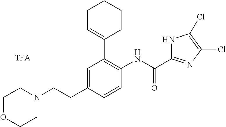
C1OCCN(CCC2=CC(C3=CCCCC3)=C(NC(C3=NC(Cl)=C(Cl)N3)=O)C=C2)C1
